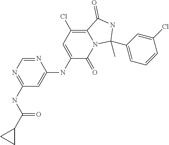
N1=CN=C(NC(C2CC2)=O)C=C1NC1=CC(Cl)=C2N(C1=O)C(C)(C1=CC=CC(Cl)=C1)NC2=O
